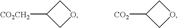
[CO2CH2]C1COC1.[CO2]C1COC1
